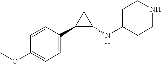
C1=C(C2C(NC3CCNCC3)C2)C=CC(OC)=C1
